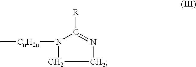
C1N=C([R])N([CnH2n]C)C1
